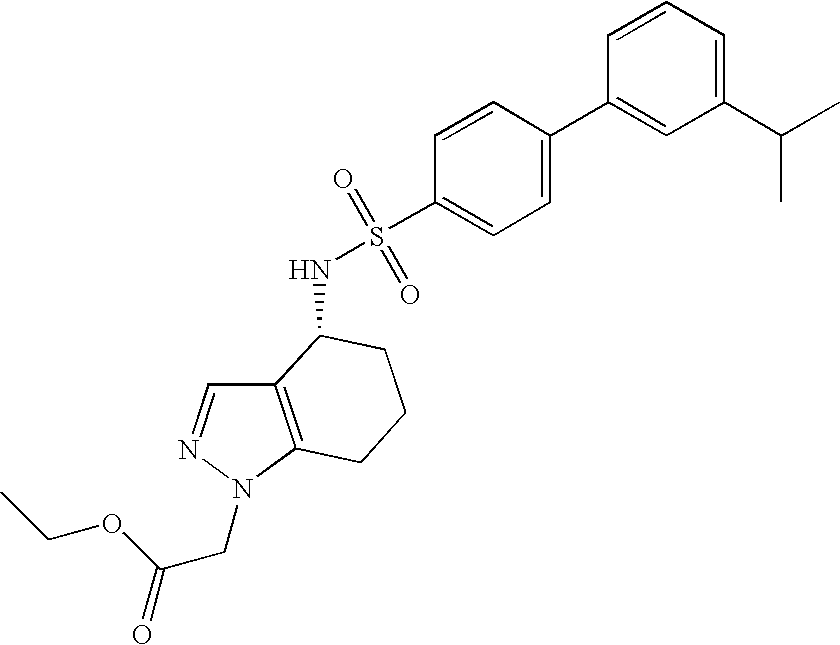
C12=C(N(CC(OCC)=O)N=C1)CCCC2NS(=O)(=O)C1=CC=C(C2=CC(C(C)C)=CC=C2)C=C1
